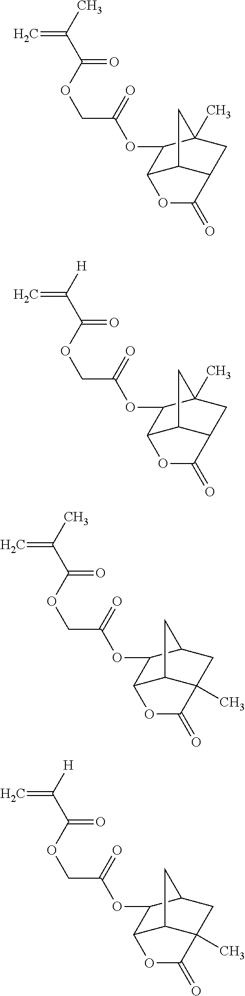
C=C(C(=O)OCC(=O)OC1C2C3C(CC1(C)C3)C(=O)O2)C.C=C(C(=O)OCC(=O)OC1C2C3C(CC1(C)C3)C(=O)O2)[H].C=C(C(=O)OCC(=O)OC1C2C3C(C)(CC1C3)C(=O)O2)C.C=C(C(=O)OCC(=O)OC1C2C3C(C)(CC1C3)C(=O)O2)[H]
